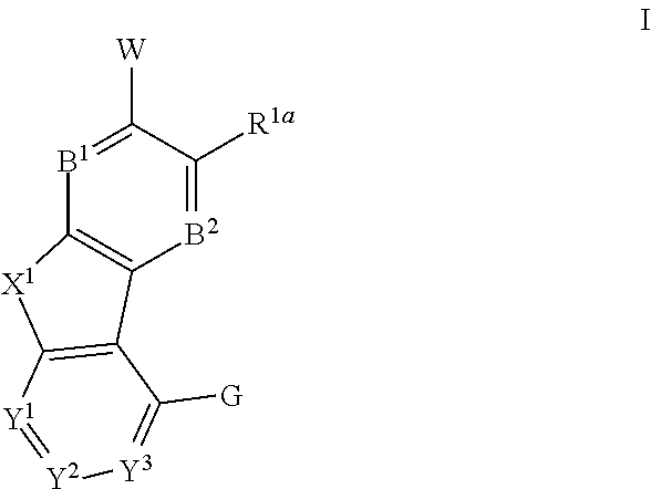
[B2]1=C([R1a])C([W])=[B1]C2=C1C1=C([X1]2)[Y1]=[Y2][Y3]=C1[G]
